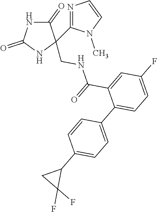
C1(=O)NC(=O)NC1(CNC(C1=CC(F)=CC=C1C1=CC=C(C2CC2(F)F)C=C1)=O)C1=NC=CN1C
